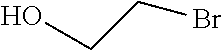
BrCCO
